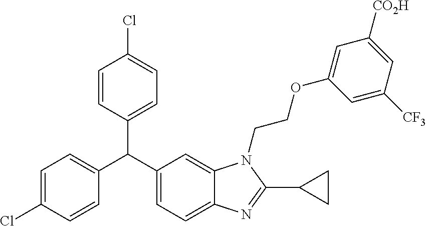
C1=C(Cl)C=CC(C(C2=CC=C3C(=C2)N(CCOC2=CC([CO2H])=CC([CF3])=C2)C(C2CC2)=N3)C2=CC=C(Cl)C=C2)=C1
